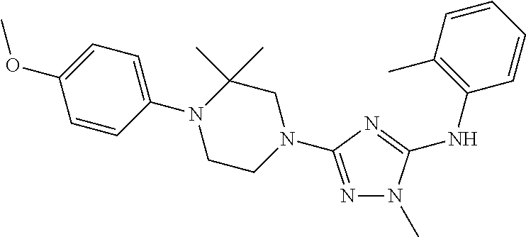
C1=CC(N2CCN(C3=NN(C)C(NC4=C(C)C=CC=C4)=N3)CC2(C)C)=CC=C1OC
